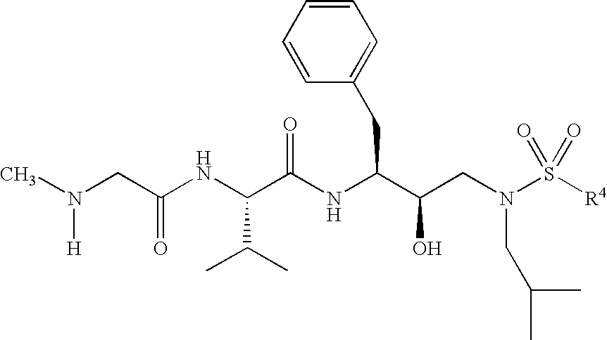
C(NC(C(NC(C(CN(S([R4])(=O)=O)CC(C)C)O)CC1=CC=CC=C1)=O)C(C)C)(CN(C)[H])=O
